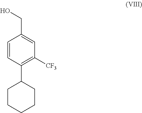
C(C1=CC([CF3])=C(C2CCCCC2)C=C1)O
